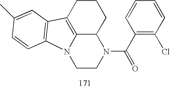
C12=C3CCCC1N(C(C1=C(Cl)C=CC=C1)=O)CCN2C1=C3C=C(C)C=C1
